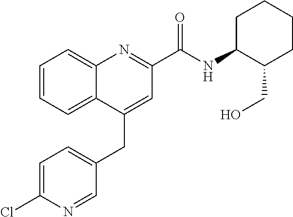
C1=C(Cl)N=CC(CC2=CC(C(NC3C(CO)CCCC3)=O)=NC3=CC=CC=C23)=C1
